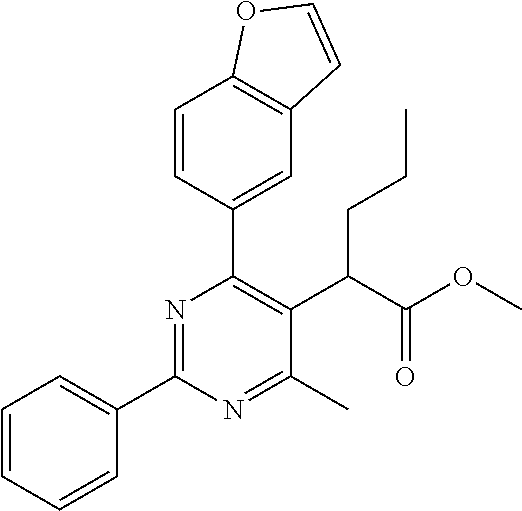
C1=CC=CC(C2=NC(C3=CC4=C(C=C3)OC=C4)=C(C(C(OC)=O)CCC)C(C)=N2)=C1
